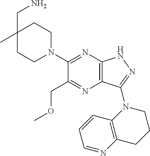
C1(CN)(C)CCN(C2=NC3=C(N=C2COC)C(N2CCCC4=C2C=CC=N4)=NN3)CC1
